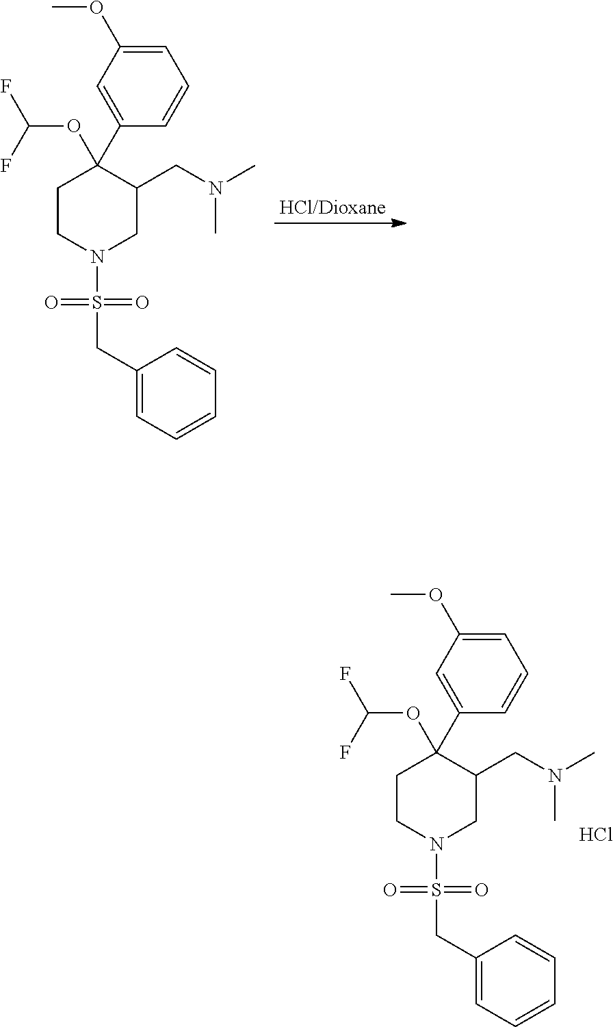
C1(OC(F)F)(C2=CC(OC)=CC=C2)CCN(S(=O)(=O)CC2=CC=CC=C2)CC1CN(C)C.Cl.C1(OC(F)F)(C2=CC(OC)=CC=C2)CCN(S(=O)(=O)CC2=CC=CC=C2)CC1CN(C)C
